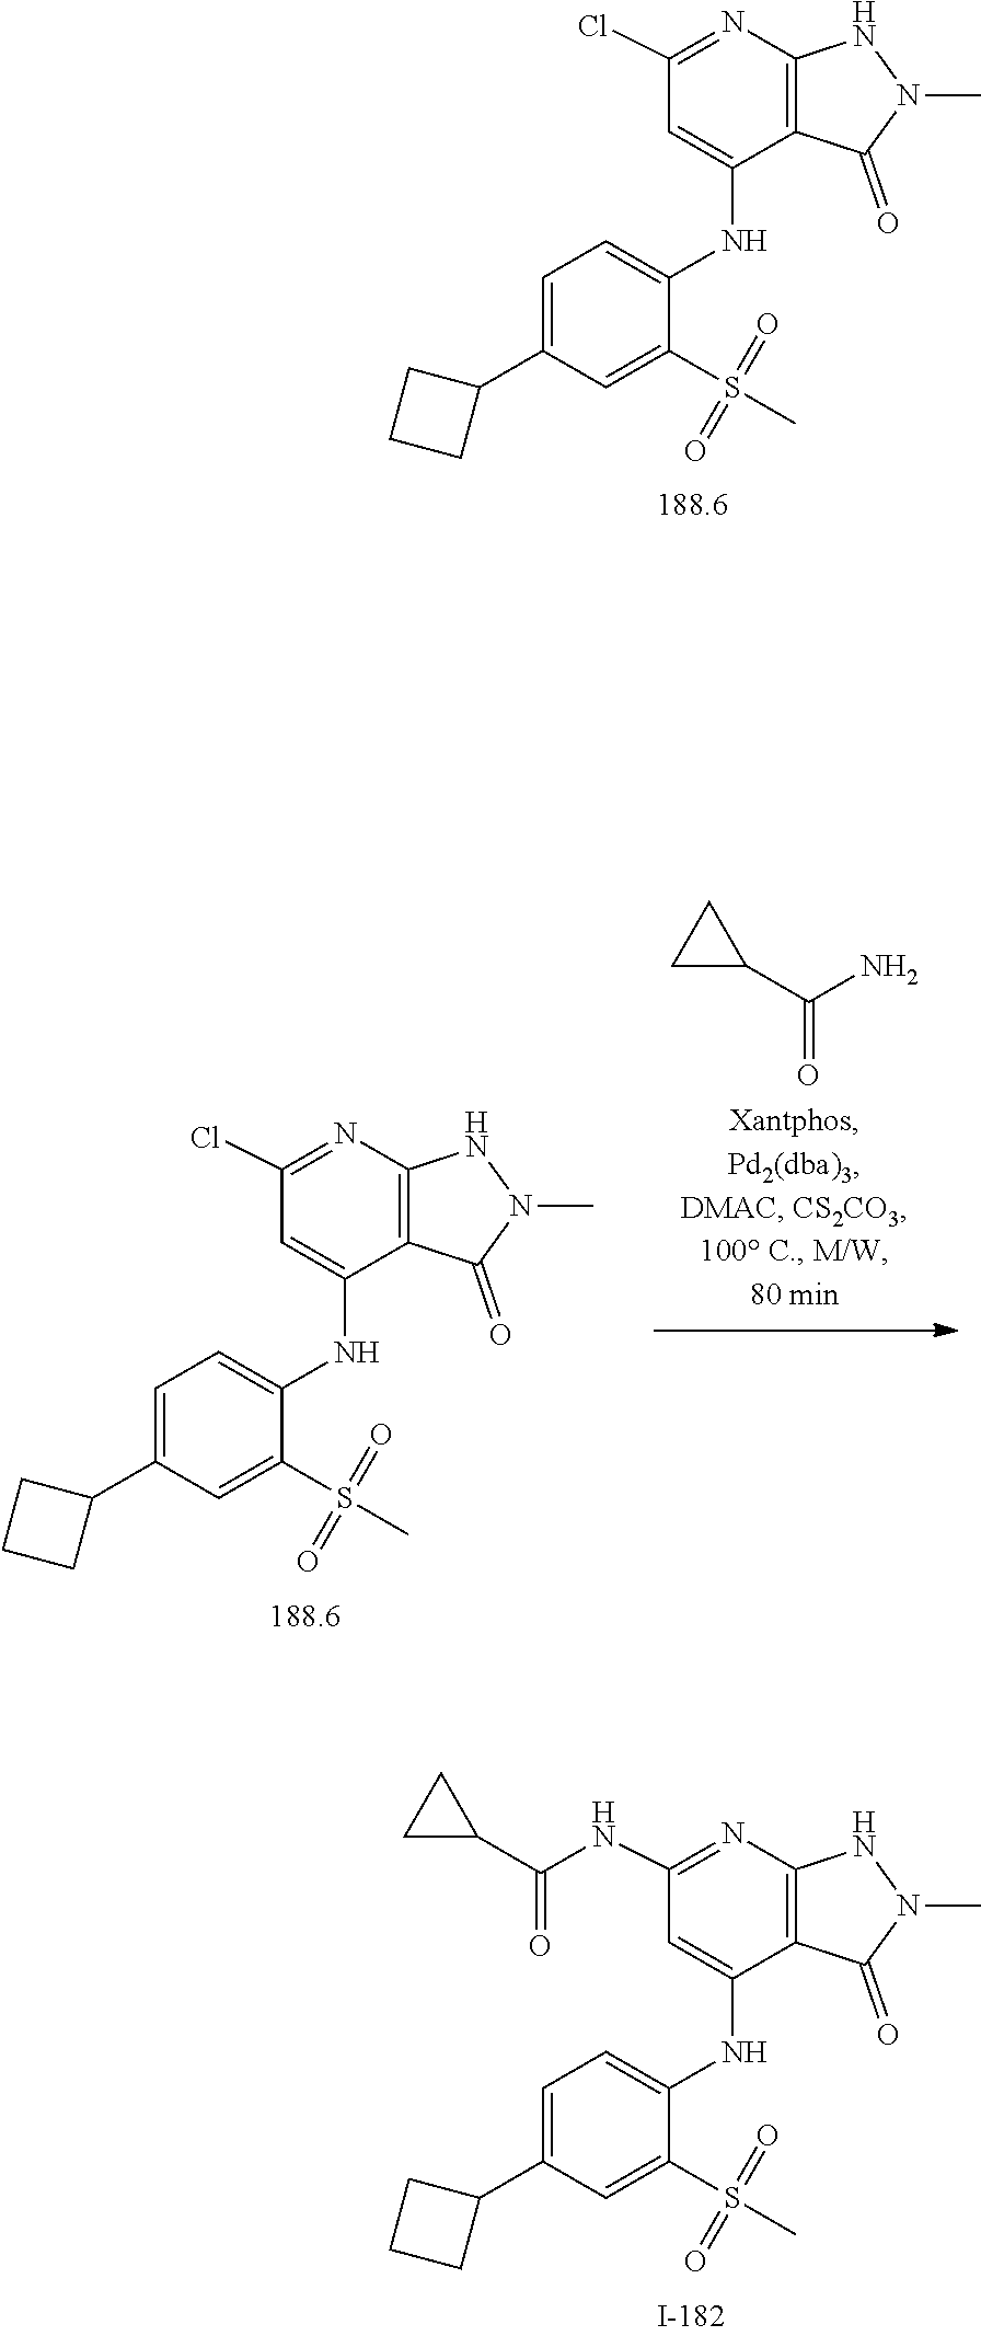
N1N(C)C(=O)C2=C1N=C(Cl)C=C2NC1=CC=C(C2CCC2)C=C1S(C)(=O)=O.N1N(C)C(=O)C2=C1N=C(Cl)C=C2NC1=CC=C(C2CCC2)C=C1S(C)(=O)=O.C1C(C(N)=O)C1.N1N(C)C(=O)C2=C1N=C(NC(C1CC1)=O)C=C2NC1=CC=C(C2CCC2)C=C1S(C)(=O)=O
